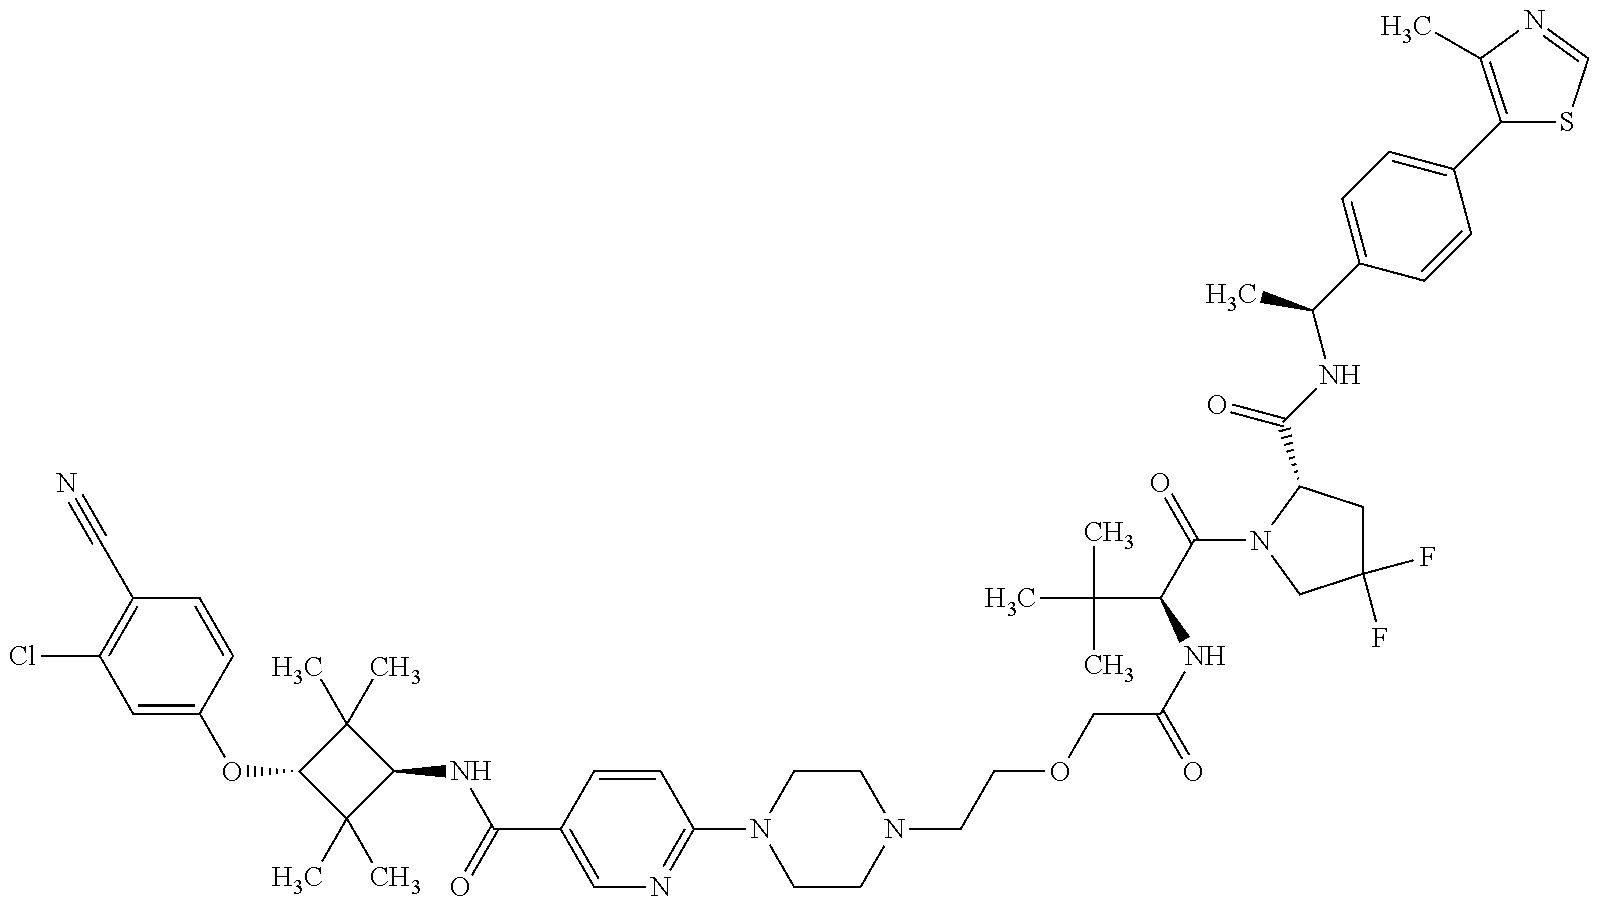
C1=C(OC2C(C)(C)C(NC(=O)C3=CN=C(N4CCN(CCOCC(=O)NC(C(C)(C)C)C(=O)N5C(C(=O)NC(C)C6=CC=C(C7=C(C)N=CS7)C=C6)CC(F)(F)C5)CC4)C=C3)C2(C)C)C=CC(C#N)=C1Cl
